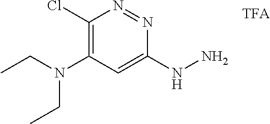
C1(Cl)=C(N(CC)CC)C=C(NN)N=N1
